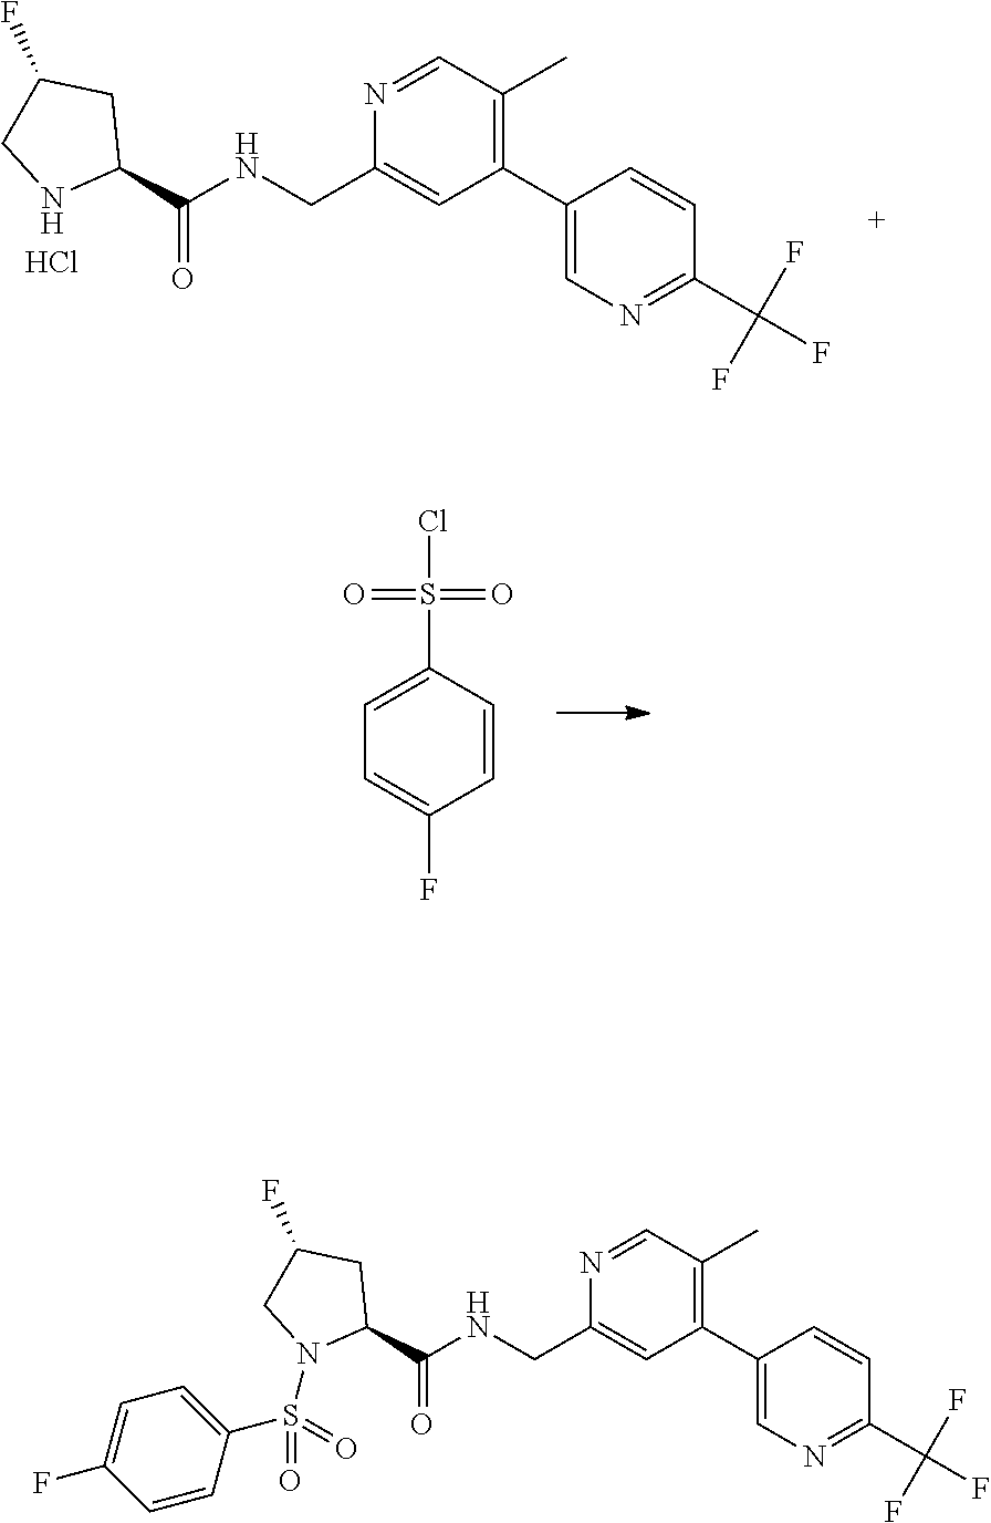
C1(C(NCC2=CC(C3=CN=C(C(F)(F)F)C=C3)=C(C)C=N2)=O)CC(F)CN1.Cl.C1(S(Cl)(=O)=O)=CC=C(F)C=C1.C1(C(NCC2=CC(C3=CN=C(C(F)(F)F)C=C3)=C(C)C=N2)=O)CC(F)CN1S(C1=CC=C(F)C=C1)(=O)=O
